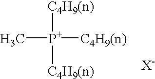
[C4H9(n)][P+]([C4H9(n)])([C4H9(n)])C.[X-]
